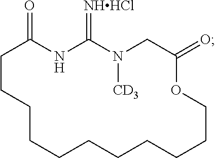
C1CCCCCCCCCCOC(=O)CN([CD3])C(=[NHHCl])NC1=O
